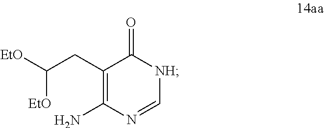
C1(CC([EtO])[EtO])=C(N)N=C[NH]C1=O
